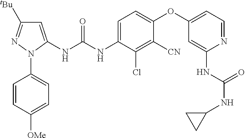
C1=C(NC(NC2=CC=C(OC3=CC=NC(NC(NC4CC4)=O)=C3)C([CN])=C2Cl)=O)N(C2=CC=C([OMe])C=C2)N=C1[tBu]
